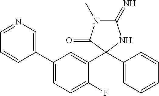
C1(=N)N(C)C(=O)C(C2=CC(C3=CN=CC=C3)=CC=C2F)(C2=CC=CC=C2)N1
